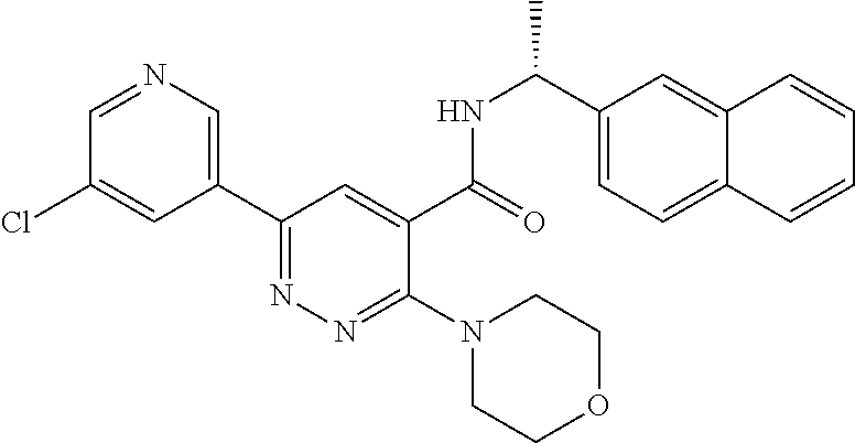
C1=NC=C(C2=NN=C(N3CCOCC3)C(C(=O)NC(C3=CC=C4C(=C3)C=CC=C4)C)=C2)C=C1Cl
